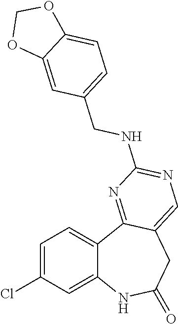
C12=CC(Cl)=CC=C1C1=NC(NCC3=CC=C4C(=C3)OCO4)=NC=C1CC(=O)N2
